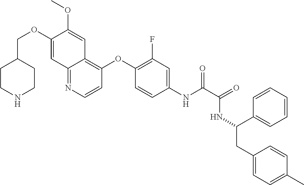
C1CNCCC1COC1=CC2=NC=CC(OC3=C(F)C=C(NC(=O)C(NC(CC4=CC=C(C)C=C4)C4=CC=CC=C4)=O)C=C3)=C2C=C1OC
